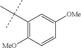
C1(C(C)(C)C)=C([MeO])C=CC([OMe])=C1
